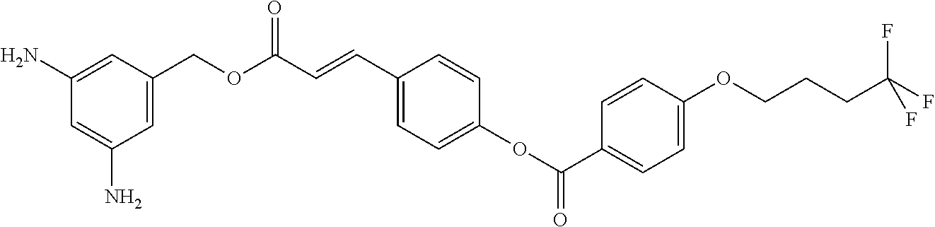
C1=C(COC(C=CC2=CC=C(OC(=O)C3=CC=C(OCCCC(F)(F)F)C=C3)C=C2)=O)C=C(N)C=C1N
